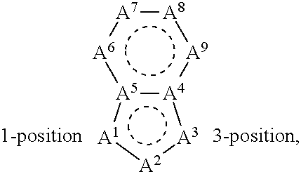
[A4]12:[A5](:[A1]:[A2]:[A3]:1):[A6]:[A7]:[A8]:[A9]:2
